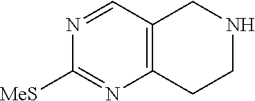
C12=C(C=NC([MeS])=N1)CNCC2
